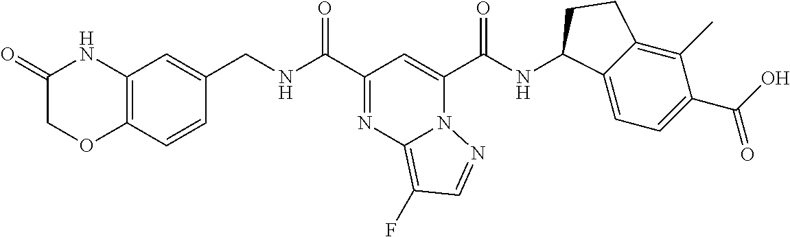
C12=C(C=CC(CNC(C3=NC4=C(F)C=NN4C(C(NC4C5=CC=C(C(O)=O)C(C)=C5CC4)=O)=C3)=O)=C1)OCC(=O)N2
